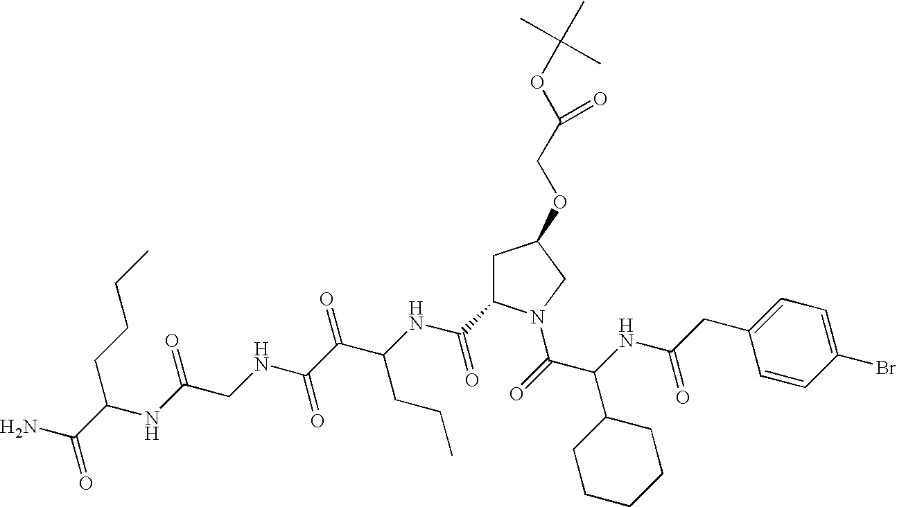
C1(CC(NC(C(=O)N2CC(OCC(OC(C)(C)C)=O)CC2C(NC(C(C(NCC(NC(CCCC)C(N)=O)=O)=O)=O)CCC)=O)C2CCCCC2)=O)=CC=C(Br)C=C1
